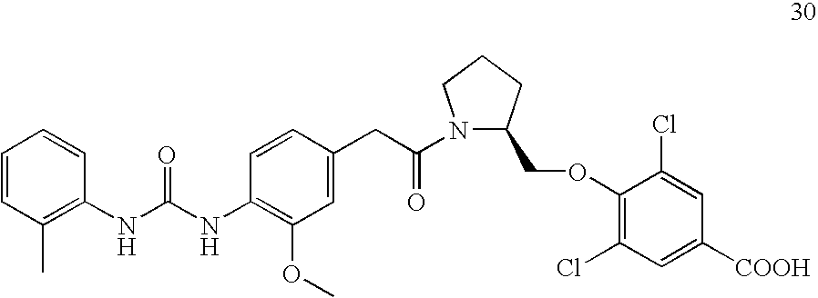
C1=CC(C)=C(NC(NC2=C(OC)C=C(CC(N3C(COC4=C(Cl)C=C([COOH])C=C4Cl)CCC3)=O)C=C2)=O)C=C1
